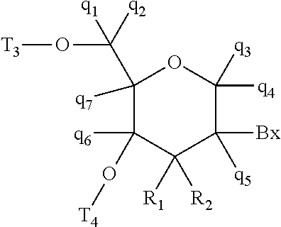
C1([q7])(C(O[T3])([q1])[q2])C([q6])(O[T4])C([R1])([R2])C([Bx])([q5])C([q3])([q4])O1
